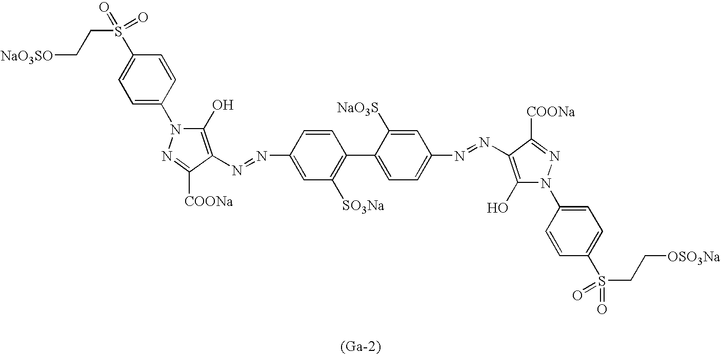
[(Ga-2)].[NaO3SO]CCS(C1=CC=C(N2C(O)=C(N=NC3=CC([SO3Na])=C(C4=CC=C(N=NC5=C(O)N(C6=CC=C(S(CC[OSO3Na])(=O)=O)C=C6)N=C5[COONa])C=C4[NaO3S])C=C3)C([COONa])=N2)C=C1)(=O)=O
